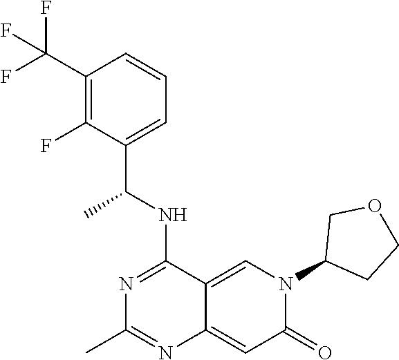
C1(C(F)(F)F)=C(F)C(C(NC2=NC(C)=NC3=CC(=O)N(C4CCOC4)C=C23)C)=CC=C1
